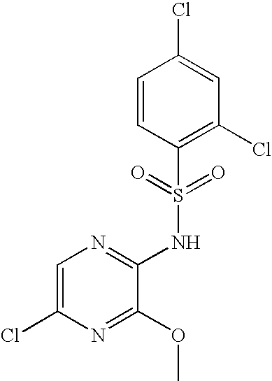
C1=C(Cl)N=C(OC)C(NS(C2=C(Cl)C=C(Cl)C=C2)(=O)=O)=N1
